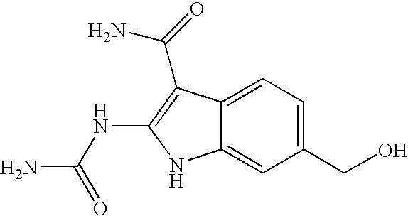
C1(CO)=CC=C2C(=C1)NC(NC(N)=O)=C2C(=O)N
